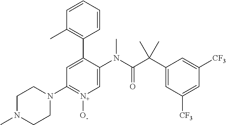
C1N(C)CCN(C2=[N+]([O-])C=C(N(C(C(C3=CC([CF3])=CC([CF3])=C3)(C)C)=O)C)C(C3=C(C)C=CC=C3)=C2)C1
